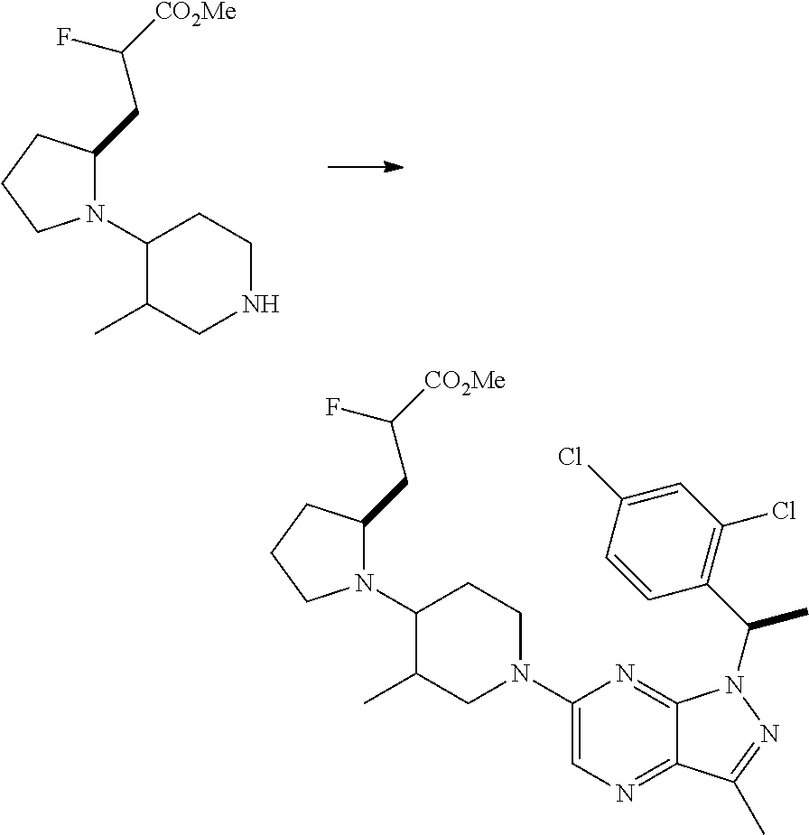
N1(C2C(C)CNCC2)C(CC([CO2Me])F)CCC1.N1(C2C(C)CN(C3=CN=C4C(=N3)N(C(C)C3=C(Cl)C=C(Cl)C=C3)N=C4C)CC2)C(CC([CO2Me])F)CCC1
